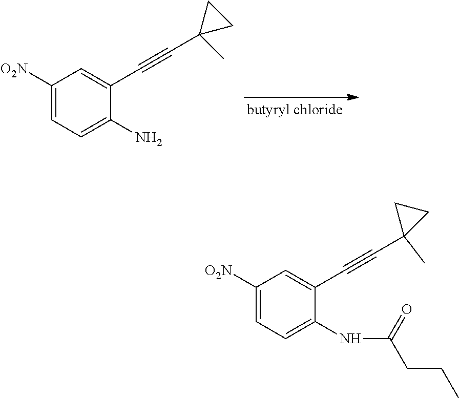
C1([O2N])=CC=C(N)C(C#CC2(C)CC2)=C1.C1([O2N])=CC=C(NC(CCC)=O)C(C#CC2(C)CC2)=C1
